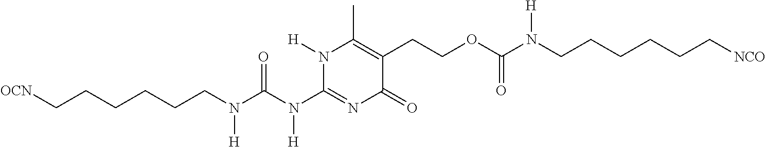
N(C(N(C1=NC(=O)C(CCOC(N(CCCCCC[NCO])[H])=O)=C(C)N1[H])[H])=O)([H])CCCCCC[OCN]
